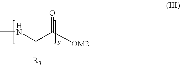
CNC(C([OM2])=O)[R3]
